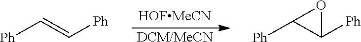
[DCM/MeCN].[Ph]C=C[Ph].[Ph]C1C([Ph])O1
